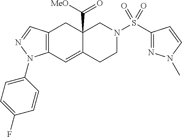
C12(C([MeO])=O)C(=CC3=C(C1)C=NN3C1=CC=C(F)C=C1)CCN(S(=O)(=O)C1=NN(C)C=C1)C2
